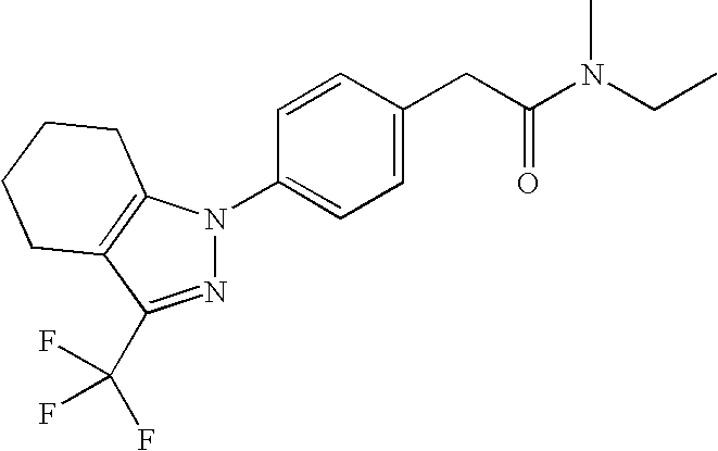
C1=CC(CC(N(CC)C)=O)=CC=C1N1N=C(C(F)(F)F)C2=C1CCCC2
